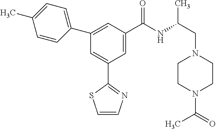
C1=CN=C(C2=CC(C3=CC=C(C)C=C3)=CC(C(NC(CN3CCN(C(=O)C)CC3)C)=O)=C2)S1
